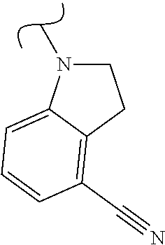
C1CC2=C(C#N)C=CC=C2N1C
